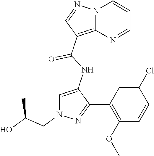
N12C(=C(C(NC3=CN(CC(O)C)N=C3C3=C(OC)C=CC(Cl)=C3)=O)C=N1)N=CC=C2
